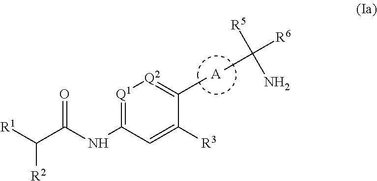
[A].[R1]C(C(NC1=[Q1][Q2]=C(C)C([R3])=C1)=O)[R2].[R6]C([R5])(N)C
